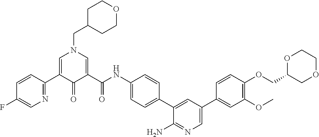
C1=CC(C2=CN(CC3CCOCC3)C=C(C(NC3=CC=C(C4=CC(C5=CC(OC)=C(OCC6OCCOC6)C=C5)=CN=C4N)C=C3)=O)C2=O)=NC=C1F
